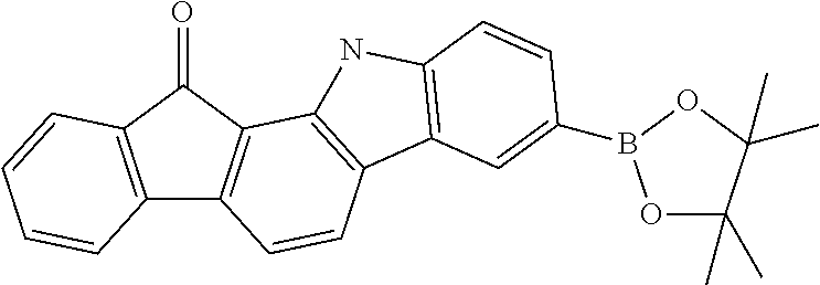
C12=C(C(=O)C3=C1C=CC1=C3NC3=C1C=C(B1OC(C)(C)C(C)(C)O1)C=C3)C=CC=C2
